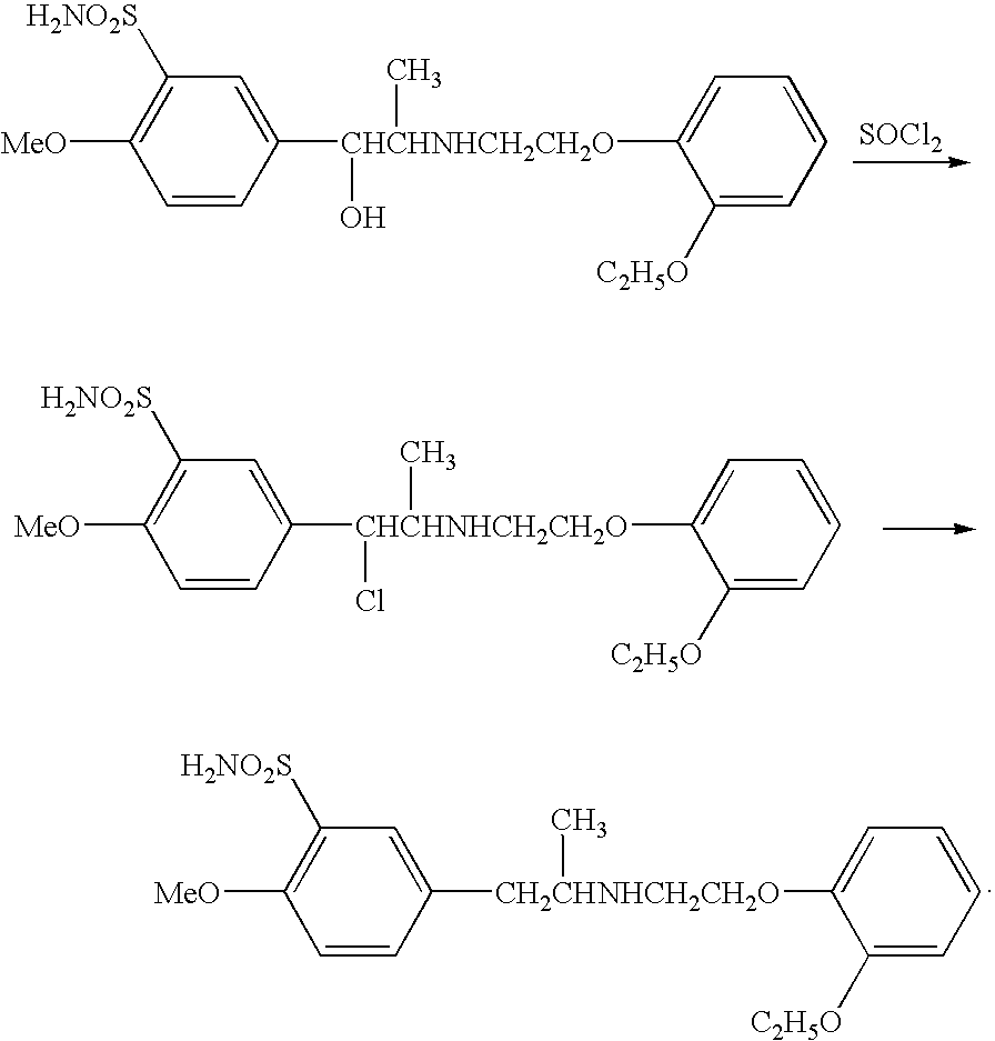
[SOCl2].C1([MeO])=C([H2NO2S])C=C([CHCHNHCH2CH2O](O)(C)C2=CC=CC=C2[C2H5O])C=C1.C1([MeO])=C([H2NO2S])C=C([CHCHNHCH2CH2O](Cl)(C)C2=CC=CC=C2[C2H5O])C=C1.C1([MeO])=C([H2NO2S])C=C([CH2CHNHCH2CH2O](C)C2=CC=CC=C2[C2H5O])C=C1
